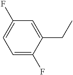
C1=C(F)C(CC)=CC(F)=C1
